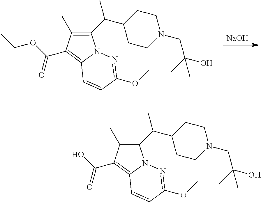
[NaOH].C1(C(C2CCN(CC(O)(C)C)CC2)C)=C(C)C(C(OCC)=O)=C2N1N=C(OC)C=C2.C1(C(C2CCN(CC(O)(C)C)CC2)C)=C(C)C(C(O)=O)=C2N1N=C(OC)C=C2
